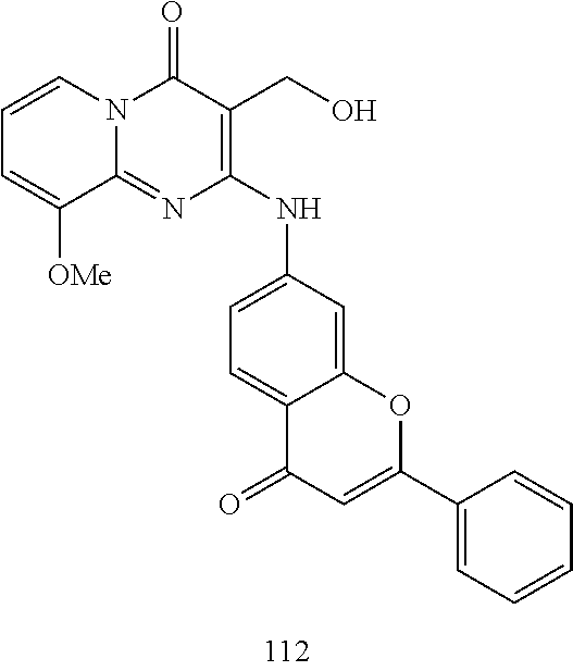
C1=CC=C([OMe])C2=NC(NC3=CC=C4C(=C3)OC(C3=CC=CC=C3)=CC4=O)=C(CO)C(=O)N12
